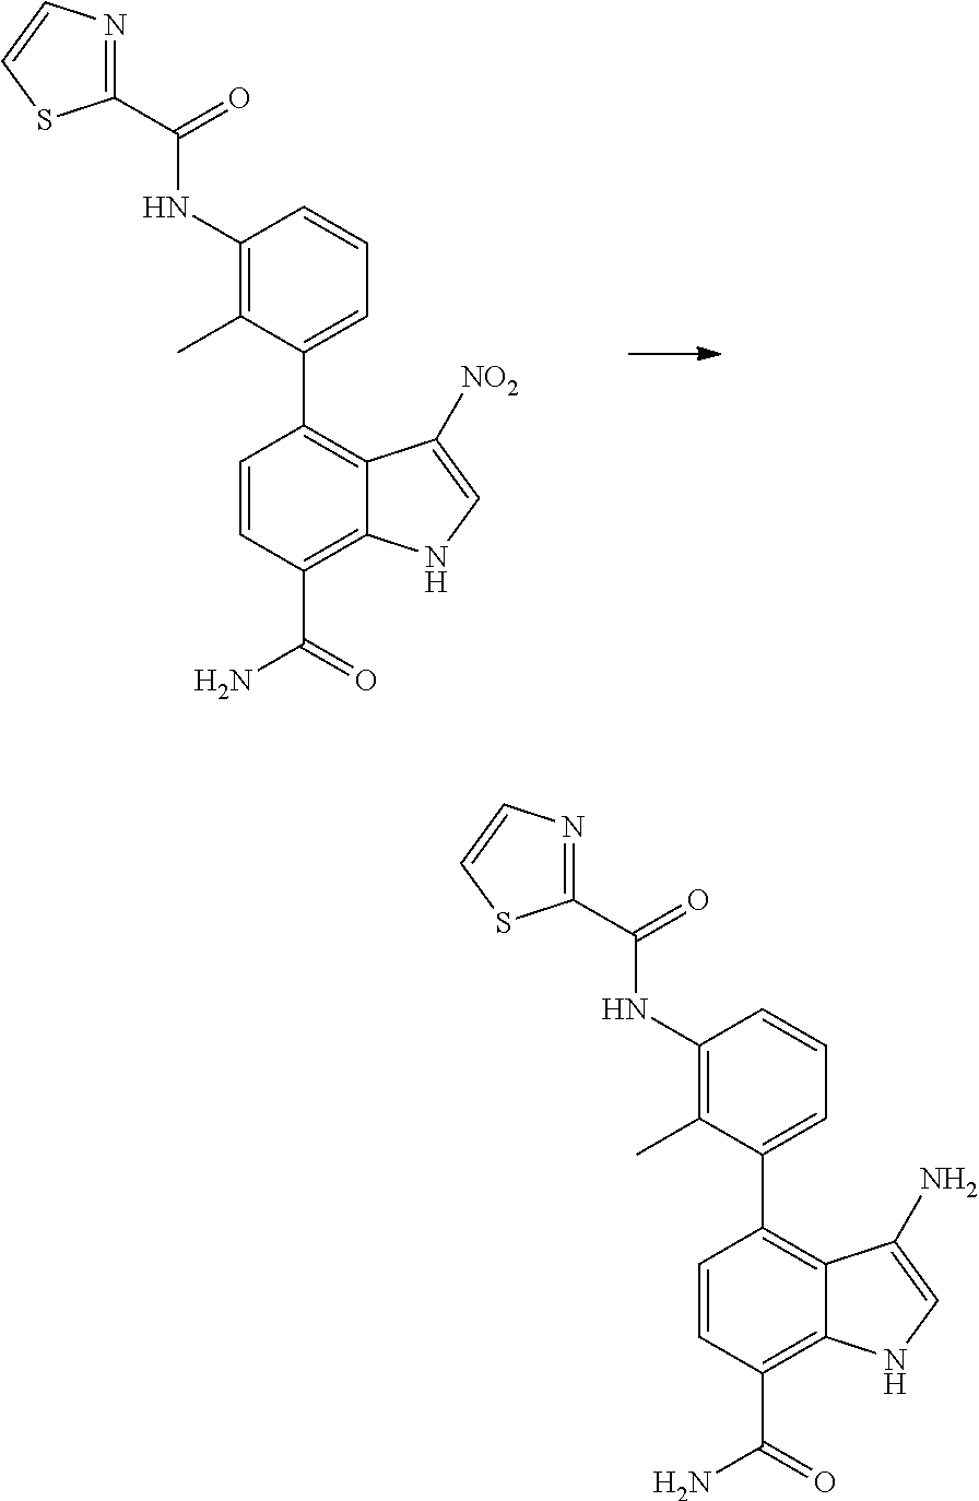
C1=CC(C(=O)N)=C2C(=C1C1=CC=CC(NC(=O)C3=NC=CS3)=C1C)C([NO2])=CN2.C1=CC(C(=O)N)=C2C(=C1C1=CC=CC(NC(=O)C3=NC=CS3)=C1C)C(N)=CN2
